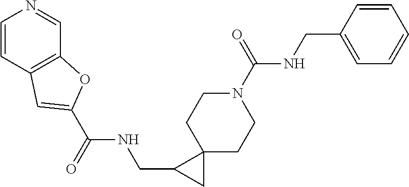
C1=CC2=C(C=N1)OC(C(NCC1CC13CCN(C(NCC1=CC=CC=C1)=O)CC3)=O)=C2
